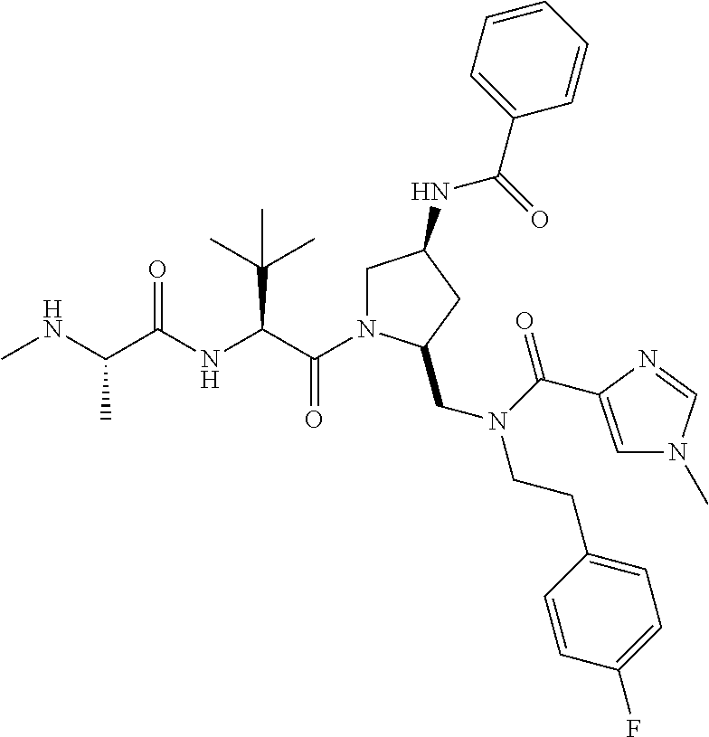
C(C(NC(C(NC)C)=O)C(C)(C)C)(=O)N1CC(NC(=O)C2=CC=CC=C2)CC1CN(C(=O)C1=CN(C)C=N1)CCC1=CC=C(F)C=C1
